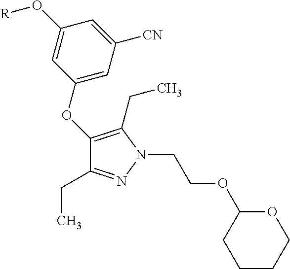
C1(OC2=CC([CN])=CC(O[R])=C2)=C(CC)N(CCOC2CCCCO2)N=C1CC
